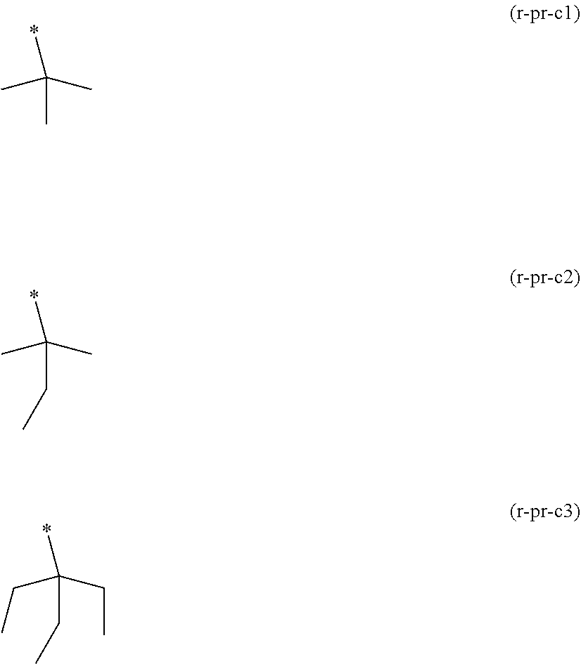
C(*)(C)(C)C.C(*)(C)(C)CC.C(*)(CC)(CC)CC
